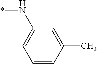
*NC1=CC=CC(C)=C1
